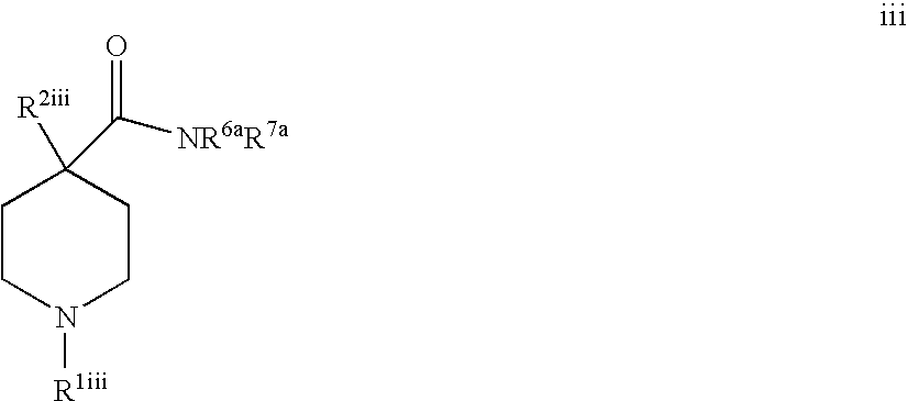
C1CN([R1iii])CCC1([R2iii])C([NR6aR7a])=O
